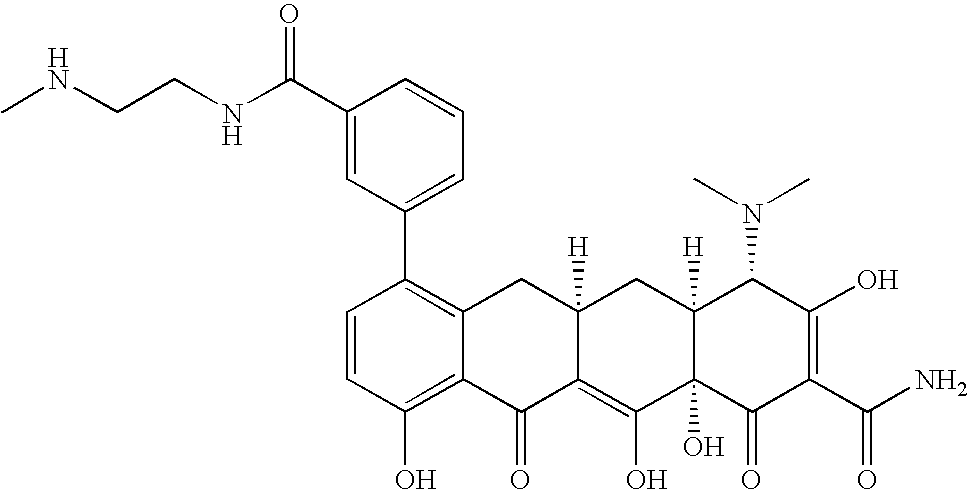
C1=CC(O)=C2C(=C1C1=CC=CC(C(NCCNC)=O)=C1)CC1([H])C(=C(O)C3(O)C([H])(C1)C(N(C)C)C(O)=C(C(N)=O)C3=O)C2=O
